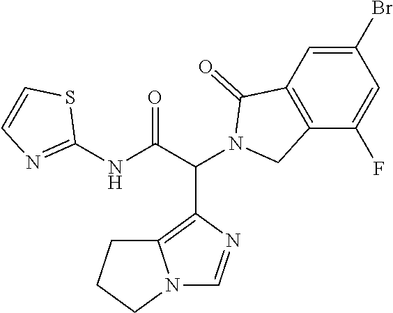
C1(Br)=CC2=C(C(F)=C1)CN(C(C(NC1=NC=CS1)=O)C1=C3N(C=N1)CCC3)C2=O
